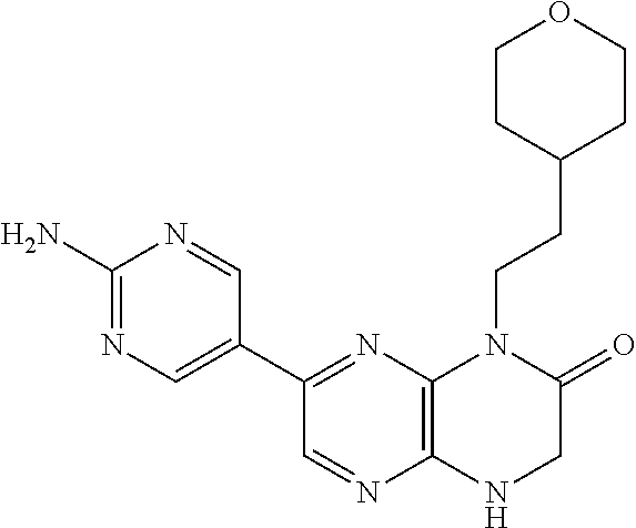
C1(C2=NC3=C(N=C2)NCC(=O)N3CCC2CCOCC2)=CN=C(N)N=C1
